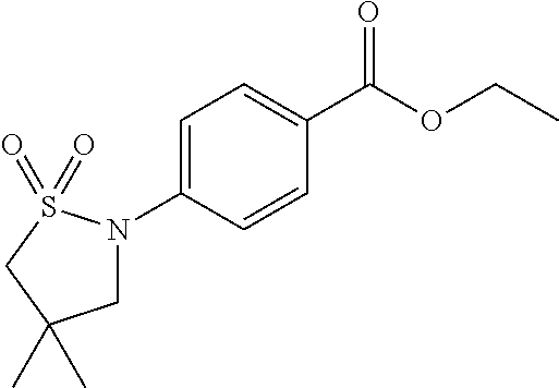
C1=C(N2CC(C)(C)CS2(=O)=O)C=CC(C(OCC)=O)=C1
